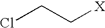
ClCC[X]
